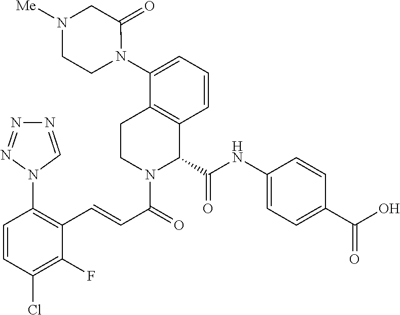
C1=CC(Cl)=C(F)C(C=CC(=O)N2C(C(NC3=CC=C(C(O)=O)C=C3)=O)C3=C(CC2)C(N2C(=O)CN([Me])CC2)=CC=C3)=C1N1N=NN=C1
